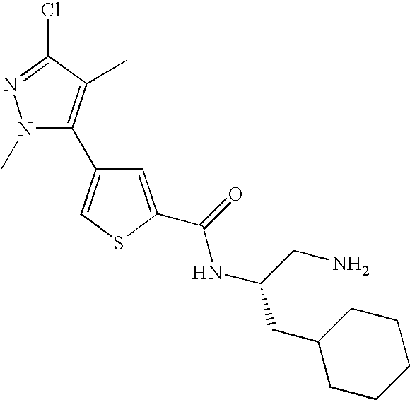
N1(C)C(C2=CSC(C(=O)NC(CC3CCCCC3)CN)=C2)=C(C)C(Cl)=N1
